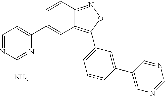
C1=NC(N)=NC(C2=CC3=C(C4=CC=CC(C5=CN=CN=C5)=C4)ON=C3C=C2)=C1
